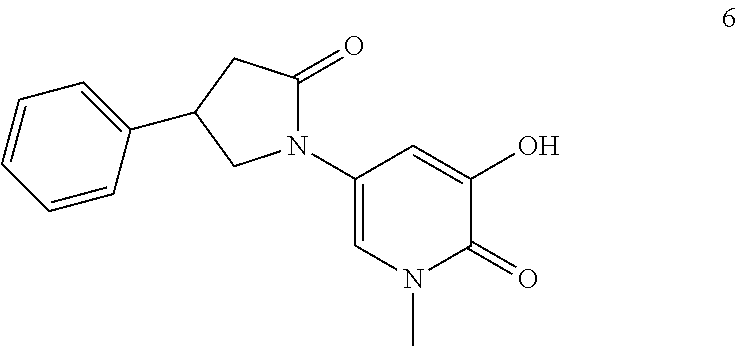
OC1=CC(N2C(=O)CC(C3=CC=CC=C3)C2)=CN(C)C1=O
